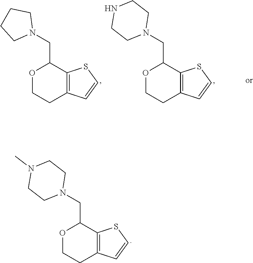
O1CCC2=C(C1CN1CCN(C)CC1)SC=C2.O1CCC2=C(C1CN1CCNCC1)SC=C2.O1CCC2=C(C1CN1CCCC1)SC=C2
